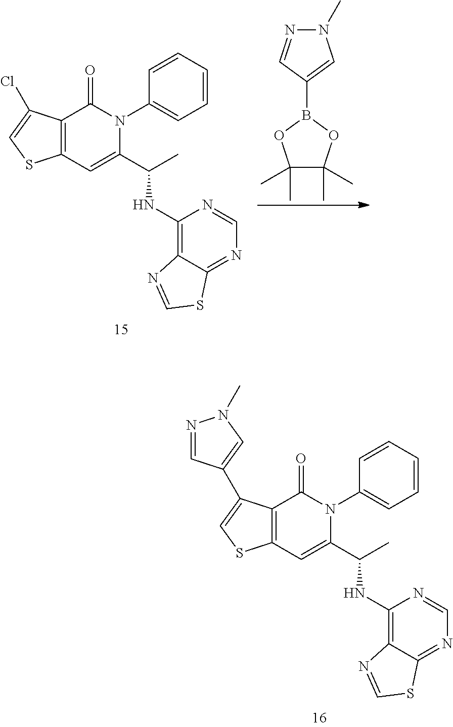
C12=C(C(=O)N(C3=CC=CC=C3)C(C(C)NC3=C4C(=NC=N3)SC=N4)=C1)C(C1=CN(C)N=C1)=CS2.N1(C)N=CC(B2OC(C)(C)C(C)(C)O2)=C1.C12=C(C(=O)N(C3=CC=CC=C3)C(C(C)NC3=C4C(=NC=N3)SC=N4)=C1)C(Cl)=CS2
